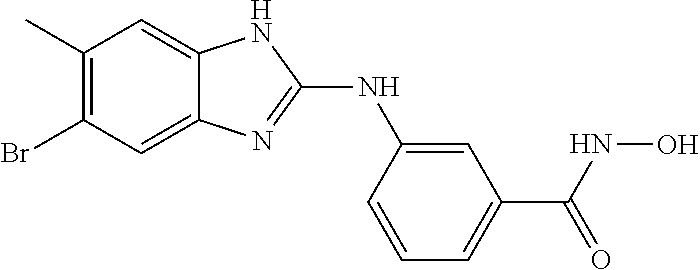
C1(C)=C(Br)C=C2C(=C1)NC(NC1=CC(C(=O)NO)=CC=C1)=N2
